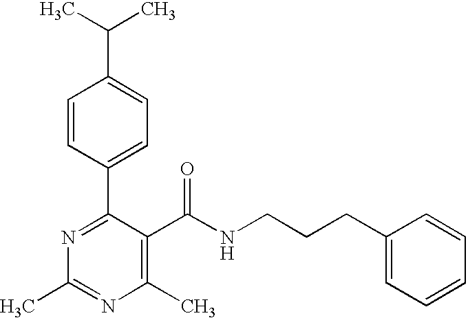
C1=CC(C2=NC(C)=NC(C)=C2C(NCCCC2=CC=CC=C2)=O)=CC=C1C(C)C
